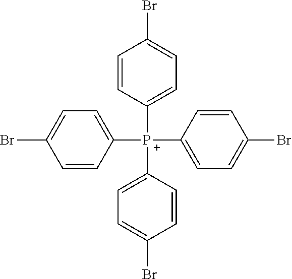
C1=CC([P+](C2=CC=C(Br)C=C2)(C2=CC=C(Br)C=C2)C2=CC=C(Br)C=C2)=CC=C1Br
